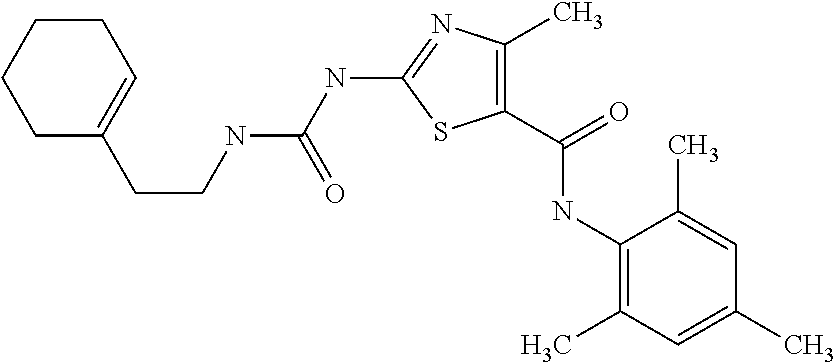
C1(C(=O)NC2=C(C)C=C(C)C=C2C)=C(C)N=C(NC(NCCC2=CCCCC2)=O)S1
